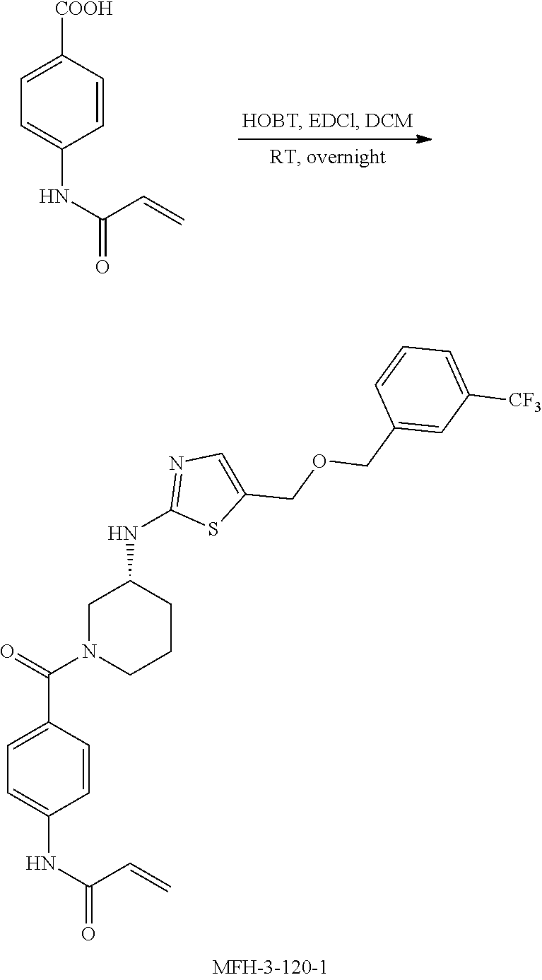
C1=CC([COOH])=CC=C1NC(=O)C=C.C1N(C(=O)C2=CC=C(NC(=O)C=C)C=C2)CCCC1NC1=NC=C(COCC2=CC([CF3])=CC=C2)S1
